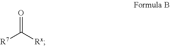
O=C([Rx])[R7]
